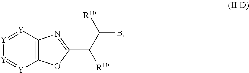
[Y]1=[Y]C2=C([Y]=[Y]1)OC(C(C([R10])B)[R10])=N2
